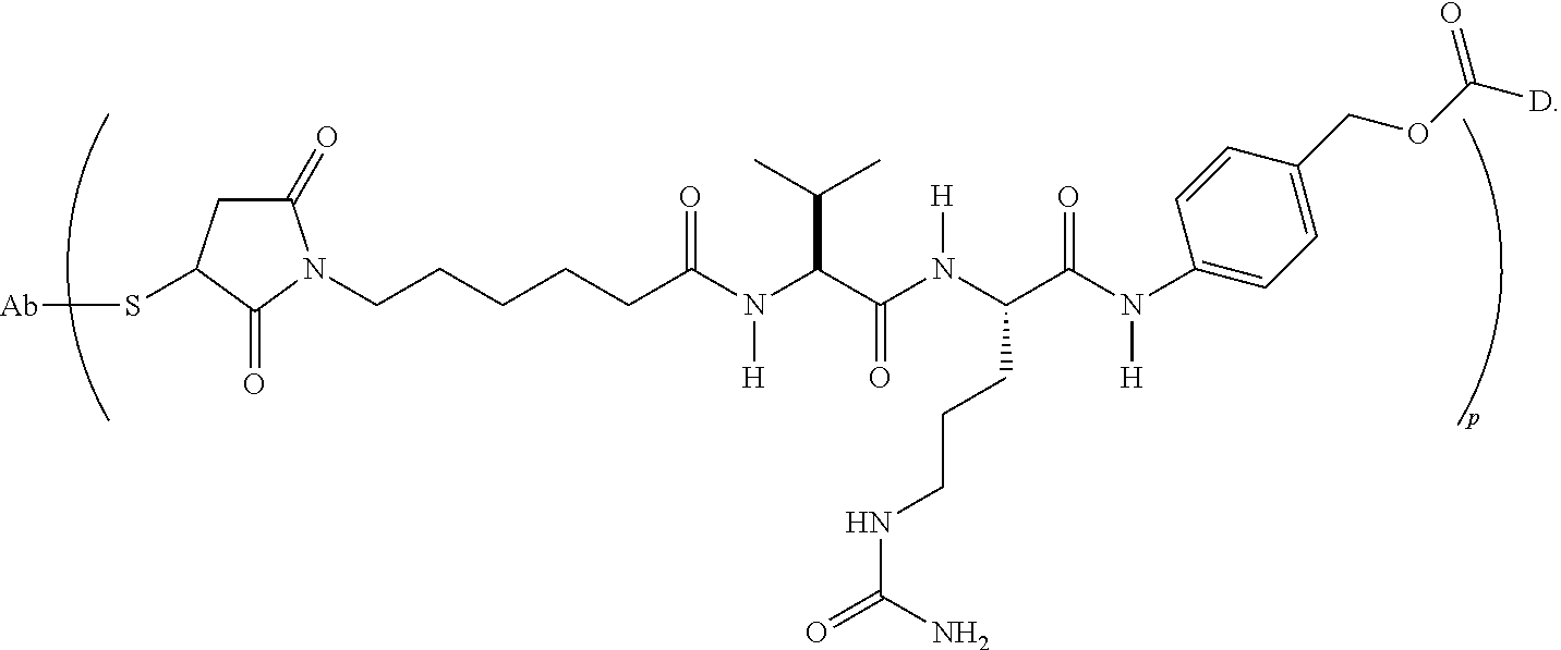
N([H])(C(C(C)C)C(=O)N([H])C(CCCNC(N)=O)C(=O)N([H])C1=CC=C(COC([D])=O)C=C1)C(=O)CCCCCN1C(=O)CC(S[Ab])C1=O
